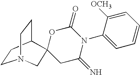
C1CC2CCN1CC21CC(=N)N(C2=CC=CC=C2[OCH3])C(=O)O1
